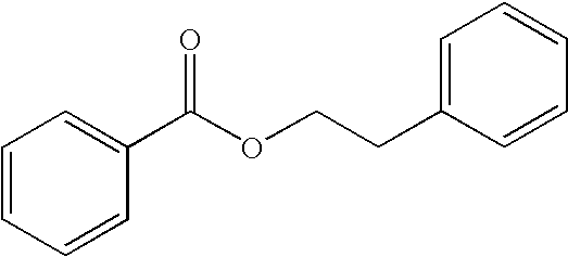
C1=CC=CC(C(OCCC2=CC=CC=C2)=O)=C1
